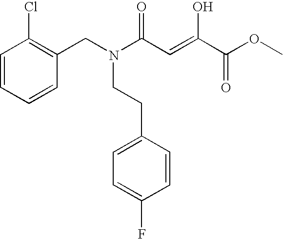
C1=CC=CC(CN(C(C=C(C(=O)OC)O)=O)CCC2=CC=C(F)C=C2)=C1Cl
